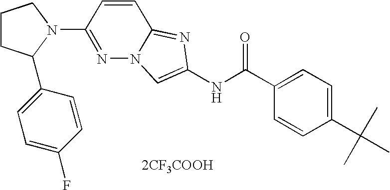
[2CF3COOH].C1=CC(C(C)(C)C)=CC=C1C(NC1=CN2N=C(N3CCCC3C3=CC=C(F)C=C3)C=CC2=N1)=O
